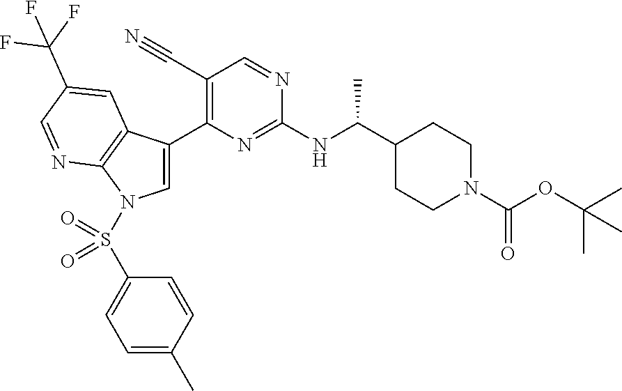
C1=C(C2=C(C#N)C=NC(NC(C3CCN(C(=O)OC(C)(C)C)CC3)C)=N2)C2=C(N1S(C1=CC=C(C)C=C1)(=O)=O)N=CC(C(F)(F)F)=C2
